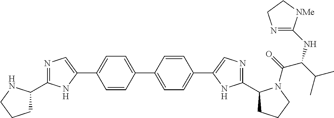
C1=CC(C2=CC=C(C3=CN=C(C4CCCN4C(C(NC4=NCC[NMe]4)C(C)C)=O)N3)C=C2)=CC=C1C1=CN=C(C2CCCN2)N1
